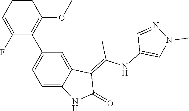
C1=CC=C(F)C(C2=CC=C3C(=C2)C(=C(NC2=CN(C)N=C2)C)C(=O)N3)=C1OC
